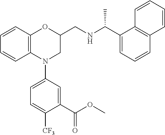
C1=CC2=C(C=C1)N(C1=CC=C([CF3])C(C(OC)=O)=C1)CC(CNC(C1=CC=CC3=C1C=CC=C3)C)O2
